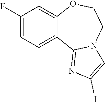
C1(F)=CC=C2C(=C1)OCCN1C2=NC(I)=C1
